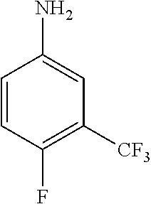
C1=CC(F)=C([CF3])C=C1N
